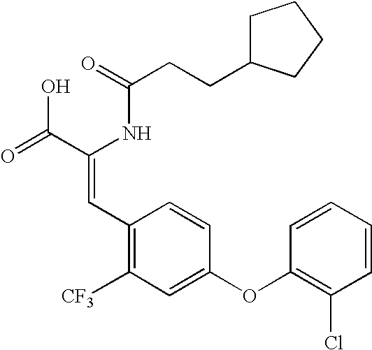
C(=O)(NC(C(=O)O)=CC1=C([CF3])C=C(OC2=C(Cl)C=CC=C2)C=C1)CCC1CCCC1
